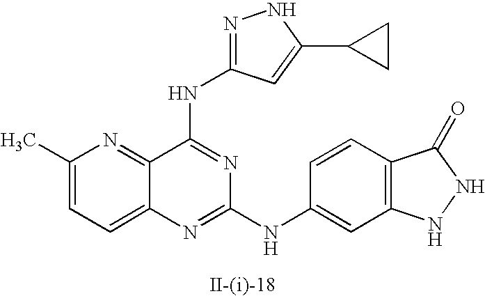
C1(C)=CC=C2C(=N1)C(NC1=NNC(C3CC3)=C1)=NC(NC1=CC3=C(C=C1)C(=O)NN3)=N2
